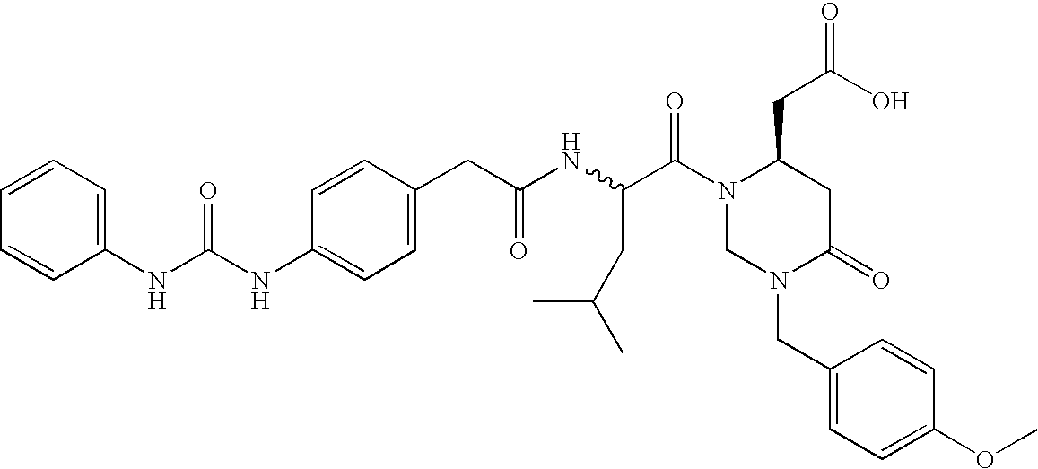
N(C1=CC=C(CC(NC(C(N2CN(CC3=CC=C(OC)C=C3)C(=O)CC2CC(=O)O)=O)CC(C)C)=O)C=C1)C(NC1=CC=CC=C1)=O
